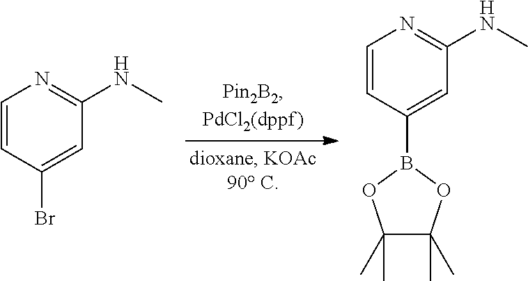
C1=CC(Br)=CC(NC)=N1.C1=CC(B2OC(C)(C)C(C)(C)O2)=CC(NC)=N1
